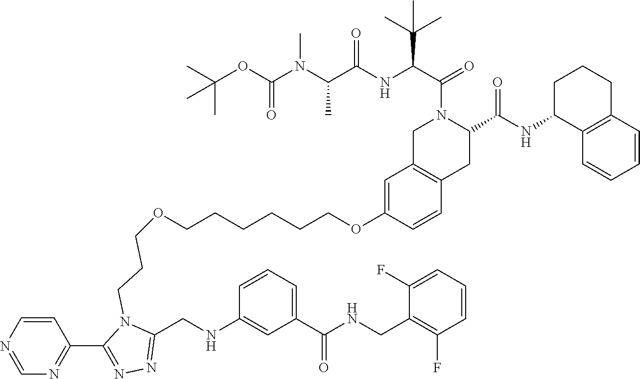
C1=CC2=C(C=C1OCCCCCCOCCCN1C(CNC3=CC(C(NCC4=C(F)C=CC=C4F)=O)=CC=C3)=NN=C1C1=NC=NC=C1)CN(C(C(NC(C(N(C(OC(C)(C)C)=O)C)C)=O)C(C)(C)C)=O)C(C(NC1C3=C(CCC1)C=CC=C3)=O)C2
